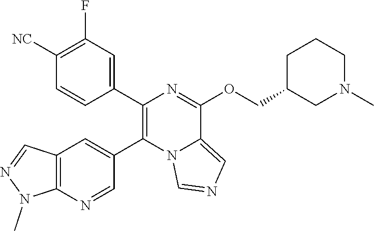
C1=CC(C2=C(C3=CC4=C(N=C3)N(C)N=C4)N3C(=CN=C3)C(OCC3CN(C)CCC3)=N2)=CC(F)=C1[NC]
